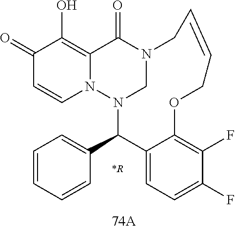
C1(=O)C=CN2C(=C1O)C(=O)N1CN2C(C2=CC=CC=C2)C2=CC=C(F)C(F)=C2OCC=CC1.[*R]
